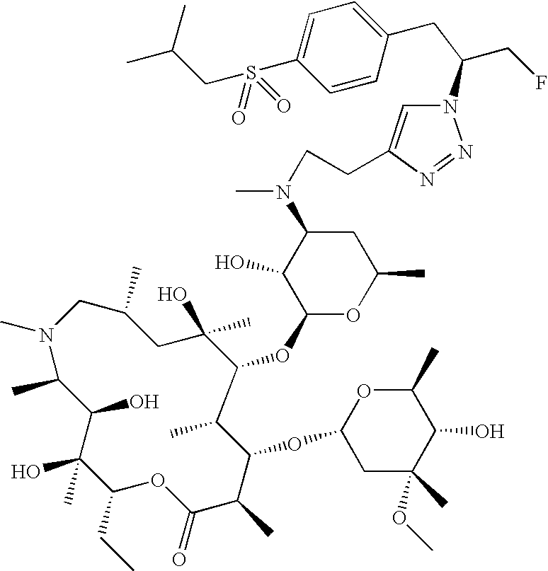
N1(C)CC(C)CC(O)(C)C(OC2OC(C)CC(N(C)CCC3=CN(C(CF)CC4=CC=C(S(=O)(=O)CC(C)C)C=C4)N=N3)C2O)C(C)C(OC2CC(C)(OC)C(O)C(C)O2)C(C)C(=O)OC(CC)C(O)(C)C(O)C1C
